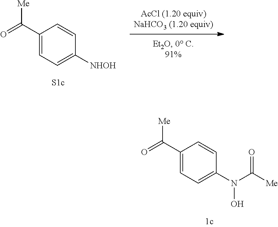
C1=C(C(=O)[Me])C=CC(N(C([Me])=O)O)=C1.C1(C(=O)[Me])=CC=C([NHOH])C=C1
